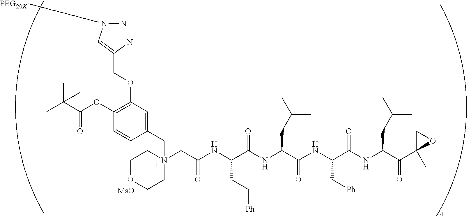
[MsO-].C1OCCN(CC(NC(C(NC(C(NC(C(NC(C(C2(C)OC2)=O)CC(C)C)=O)C[Ph])=O)CC(C)C)=O)CC[Ph])=O)(CC2=CC(OCC(N)=CN(N)[PEG20K])=C(OC(C(C)(C)C)=O)C=C2)C1
